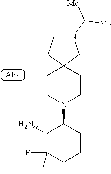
C1(N)C(F)(F)CCCC1N1CCC2(CC1)CN(C([Me])[Me])CC2
